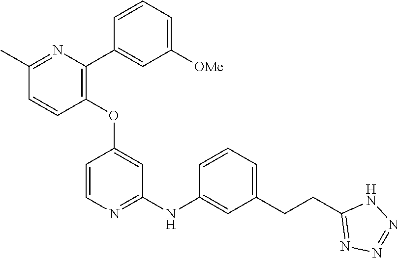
C1(OC2=CC(NC3=CC(CCC4=NN=NN4)=CC=C3)=NC=C2)=C(C2=CC([OMe])=CC=C2)N=C(C)C=C1
